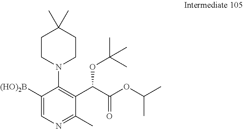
[(HO)2B]C1=CN=C(C)C(C(C(OC(C)C)=O)OC(C)(C)C)=C1N1CCC(C)(C)CC1
